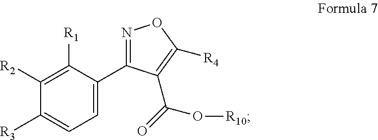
C1([R1])=C([R2])C([R3])=CC=C1C1=NOC([R4])=C1C(O[R10])=O
